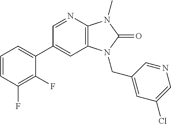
C1(C2=CC=CC(F)=C2F)=CC2=C(N=C1)N(C)C(=O)N2CC1=CC(Cl)=CN=C1
